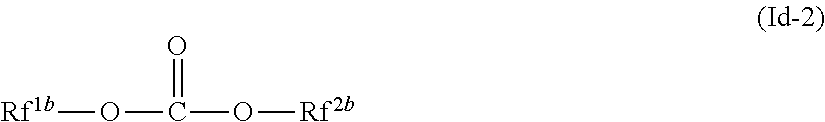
[Rf1b]OC(O[Rf2b])=O
